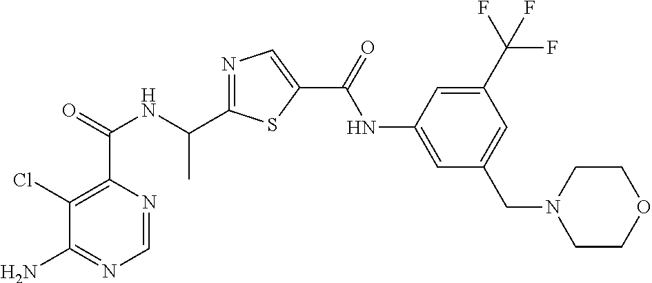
ClC1=C(C(NC(C2=NC=C(C(=O)NC3=CC(CN4CCOCC4)=CC(C(F)(F)F)=C3)S2)C)=O)N=CN=C1N
